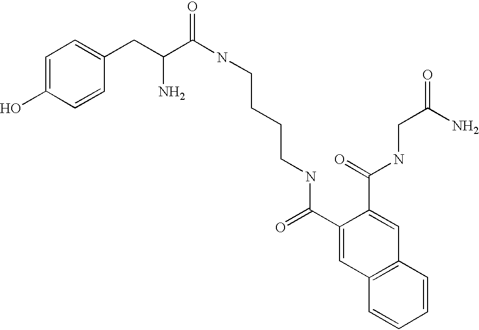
C1=C(O)C=CC(CC(C(NCCCCNC(C2=CC3=C(C=C2C(=O)NCC(=O)N)C=CC=C3)=O)=O)N)=C1
